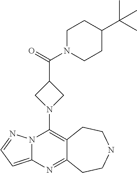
N12C(=CC=N1)N=C1C(=C2N2CC(C(=O)N3CCC(C(C)(C)C)CC3)C2)CCNCC1
